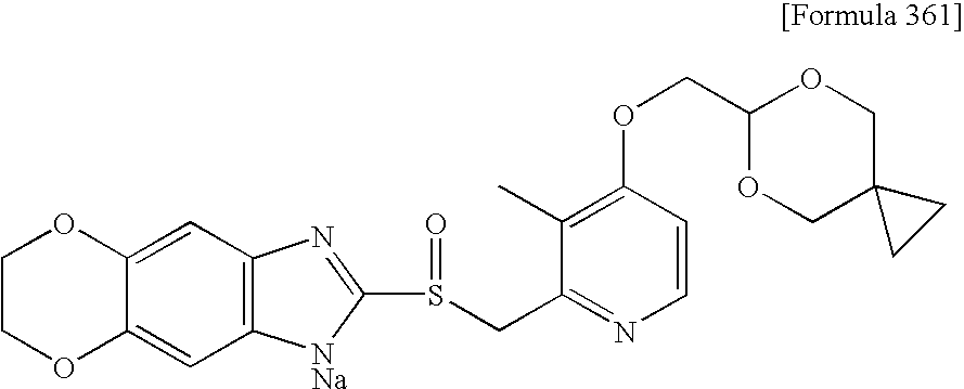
C12=CC3=C(C=C1OCCO2)[NNa]C(S(CC1=NC=CC(OCC2OCC4(CO2)CC4)=C1C)=O)=N3
